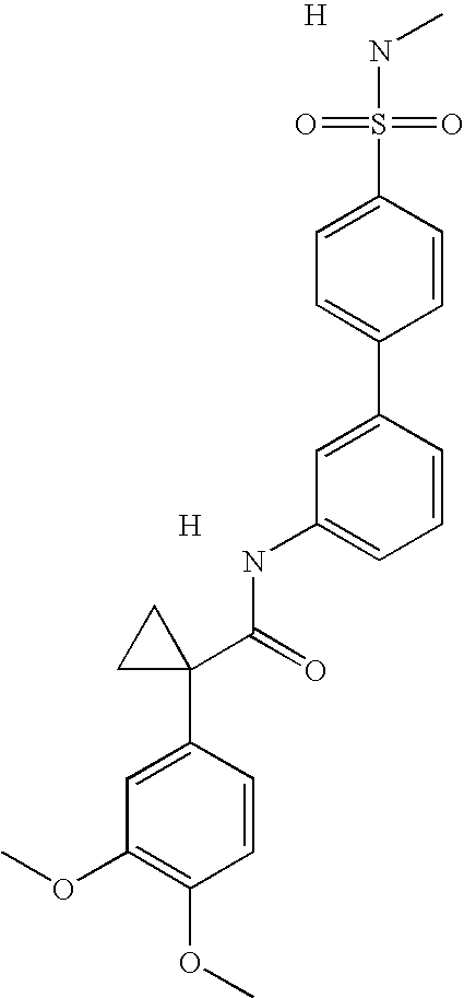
[H].C1=C(C2=CC=C(S(=O)(=O)NC)C=C2)C=CC=C1NC(C1(C2=CC(OC)=C(OC)C=C2)CC1)=O.[H]
